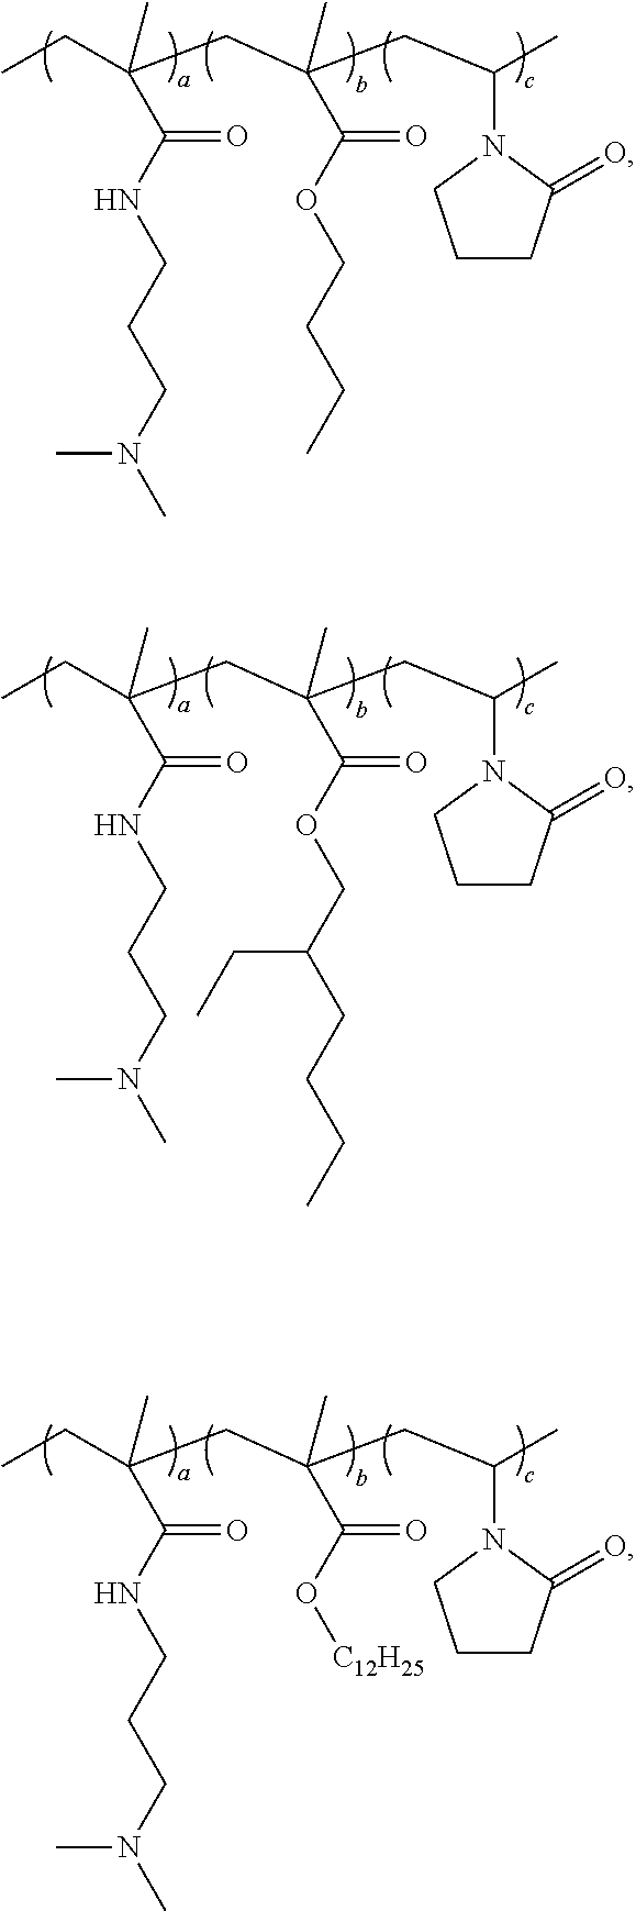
CCC(CC(CC(C)N1C(=O)CCC1)(C)C(OCCCC)=O)(C)C(NCCCN(C)C)=O.CCC(CC(CC(C)N1C(=O)CCC1)(C)C(OCC(CCCC)CC)=O)(C)C(NCCCN(C)C)=O.CCC(CC(CC(C)N1C(=O)CCC1)(C)C(O[C12H25])=O)(C)C(NCCCN(C)C)=O
